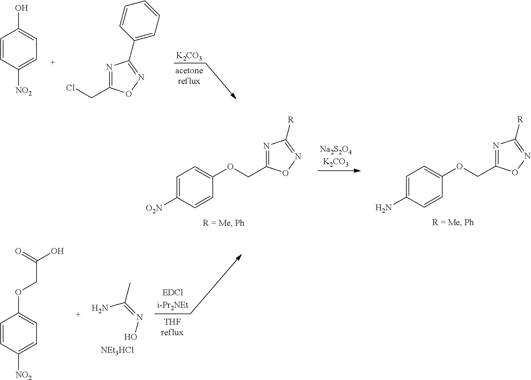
C1=CC([NO2])=CC=C1O.N1=C(CCl)ON=C1C1=CC=CC=C1.[K2CO3].C1=C([O2N])C=CC(OCC2=NC([R])=NO2)=C1.C1=C(N)C=CC(OCC2=NC([R])=NO2)=C1.C1=CC([NO2])=CC=C1OCC(O)=O.CC(=NO)N.[NEt3HCl]
